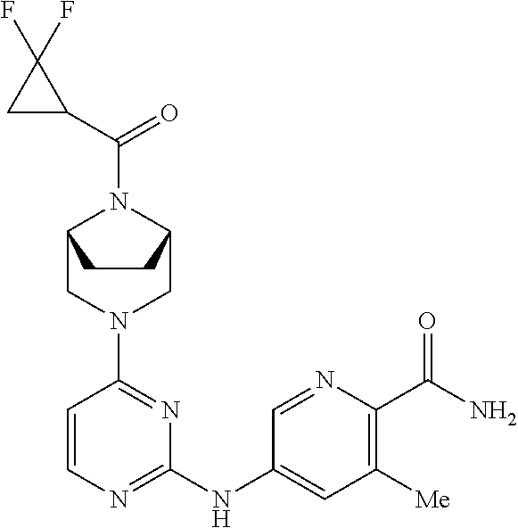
C1=CN=C(NC2=CC([Me])=C(C(N)=O)N=C2)N=C1N1CC2N(C(C3C(F)(F)C3)=O)C(C1)CC2
